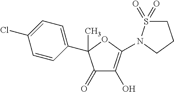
C1=CC(C2(C)C(=O)C(O)=C(N3S(=O)(=O)CCC3)O2)=CC=C1Cl
